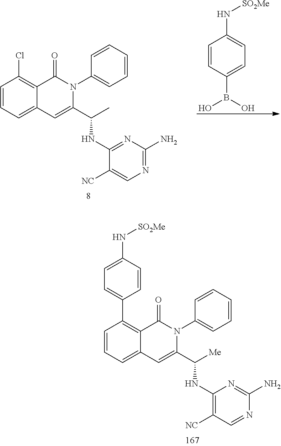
C1=CC(B(O)O)=CC=C1N[SO2Me].ClC1=C2C(=CC=C1)C=C(C(C)NC1=NC(N)=NC=C1[NC])N(C1=CC=CC=C1)C2=O.C1(C2=C3C(=CC=C2)C=C(C([Me])NC2=C([NC])C=NC(N)=N2)N(C2=CC=CC=C2)C3=O)=CC=C(N[SO2Me])C=C1
